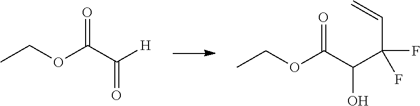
CCOC(C([H])=O)=O.CCOC(C(C(C=C)(F)F)O)=O
